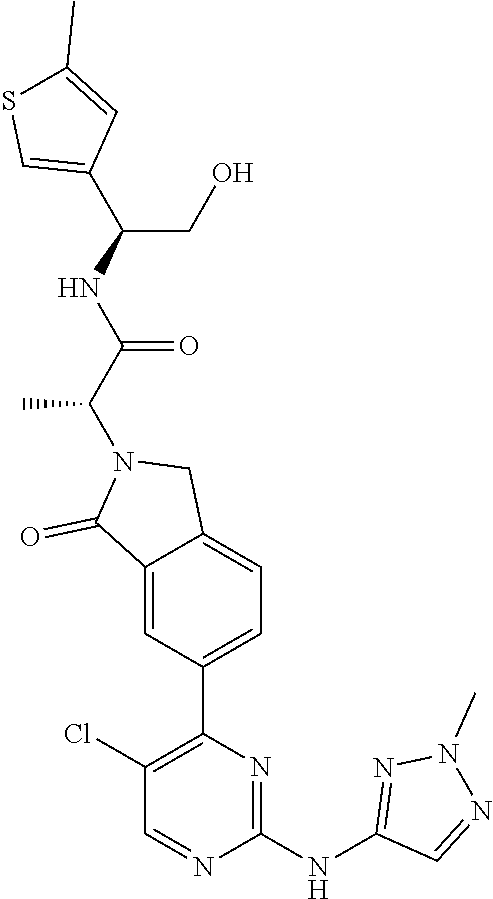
C1(C(CO)NC(C(N2C(=O)C3=CC(C4=C(Cl)C=NC(NC5=NN(C)N=C5)=N4)=CC=C3C2)C)=O)=CSC(C)=C1
